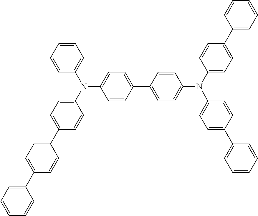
C1=CC(C2=CC=C(N(C3=CC=C(C4=CC=CC=C4)C=C3)C3=CC=C(C4=CC=CC=C4)C=C3)C=C2)=CC=C1N(C1=CC=C(C2=CC=C(C3=CC=CC=C3)C=C2)C=C1)C1=CC=CC=C1
